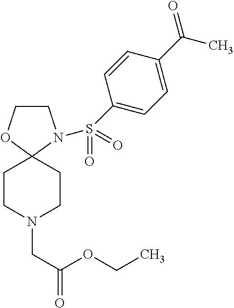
C1COC2(N1S(C1=CC=C(C(C)=O)C=C1)(=O)=O)CCN(CC(OCC)=O)CC2
